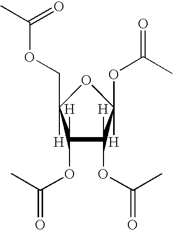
C1([H])(OC(C)=O)C([H])(OC(=O)C)C([H])(OC(C)=O)OC1([H])COC(C)=O
